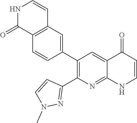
C12=C(C=C(C3=C(C4=NN(C)C=C4)N=C4C(=C3)C(=O)C=CN4)C=C1)C=CNC2=O
